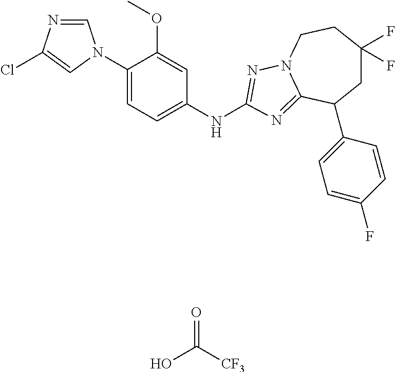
C1=NC(Cl)=CN1C1=CC=C(NC2=NN3CCC(F)(F)CC(C4=CC=C(F)C=C4)C3=N2)C=C1OC.OC([CF3])=O
